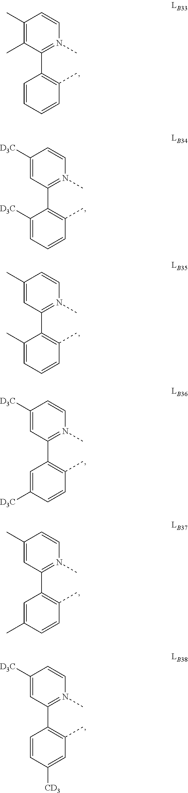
C1([D3C])=CC(C2=C(C)C=CC=C2[D3C])=N(C)C=C1.C1(C)=CC(C2=C(C)C=CC=C2C)=N(C)C=C1.C1([D3C])=CC(C2=C(C)C=CC([D3C])=C2)=N(C)C=C1.C1(C)=CC(C2=C(C)C=CC(C)=C2)=N(C)C=C1.C1([D3C])=CC(C2=C(C)C=C([CD3])C=C2)=N(C)C=C1.C1(C)=C(C)C(C2=C(C)C=CC=C2)=N(C)C=C1
